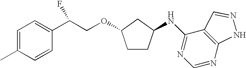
C1=C(C)C=CC(C(COC2CCC(NC3=NC=NC4=C3C=NN4)C2)F)=C1
